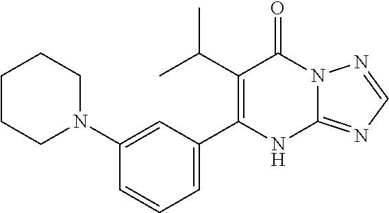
C12=NC=NN1C(=O)C(C(C)C)=C(C1=CC=CC(N3CCCCC3)=C1)N2
